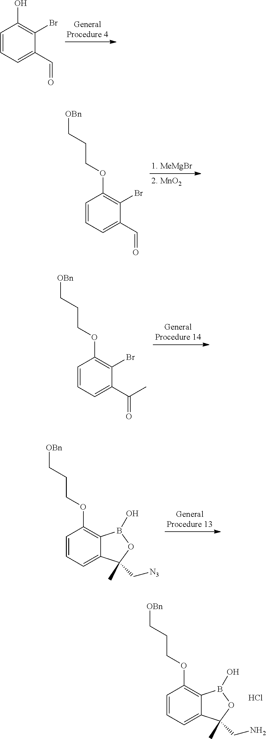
C1=CC=C(C=O)C(Br)=C1O.C1=CC=C(C=O)C(Br)=C1OCCC[OBn].C1=CC=C(C(C)=O)C(Br)=C1OCCC[OBn].C1=CC=C2C(=C1OCCC[OBn])B(O)OC2(C)C[N3].C1=CC=C2C(=C1OCCC[OBn])B(O)OC2(C)CN.Cl
